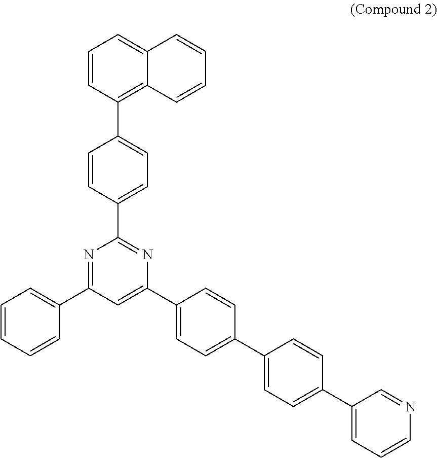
C1=CC(C2=CC=C(C3=NC(C4=CC=C(C5=CC=C(C6=CC=CN=C6)C=C5)C=C4)=CC(C4=CC=CC=C4)=N3)C=C2)=C2C(=C1)C=CC=C2
